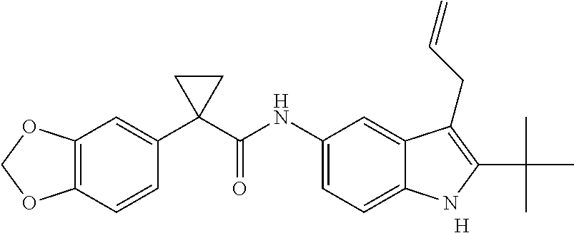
C1(C2(C(NC3=CC=C4C(=C3)C(CC=C)=C(C(C)(C)C)N4)=O)CC2)=CC2=C(C=C1)OCO2.[H]
